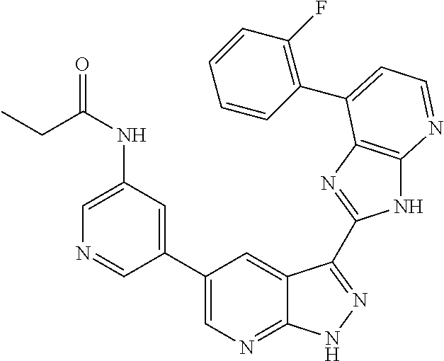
C1(C2=CN=C3C(=C2)C(C2=NC4=C(N2)N=CC=C4C2=C(F)C=CC=C2)=NN3)=CC(NC(=O)CC)=CN=C1
